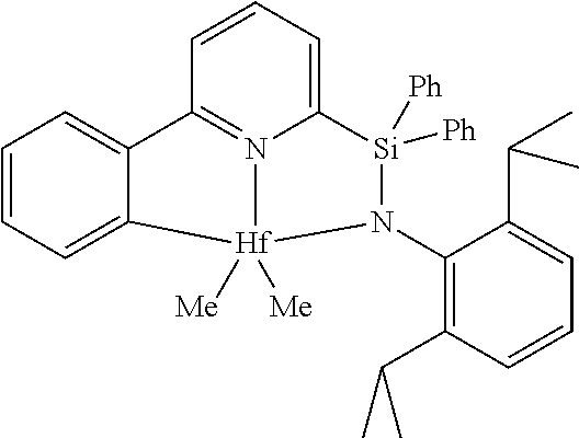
C1=CC=C2C(=C1)C1=N3C(=CC=C1)[Si]([Ph])([Ph])N(C1=C(C(C)C)C=CC=C1C(C)C)[Hf]23([Me])[Me]
